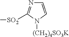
N1=C([SO2]C)N([(CH2)4SO3K])C=C1
